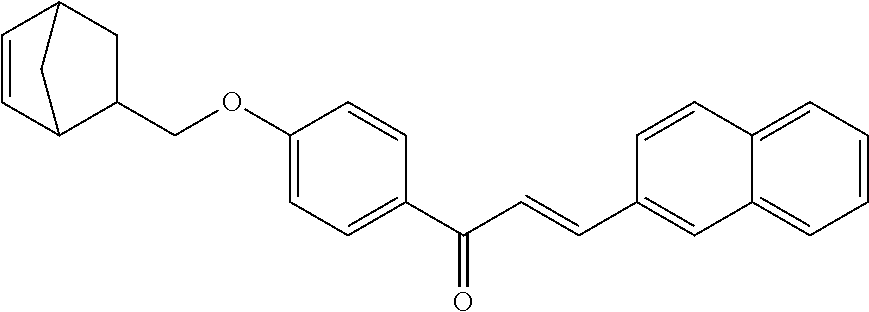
C1C2C=CC(C1COC1=CC=C(C(C=CC3=CC4=CC=CC=C4C=C3)=O)C=C1)C2
